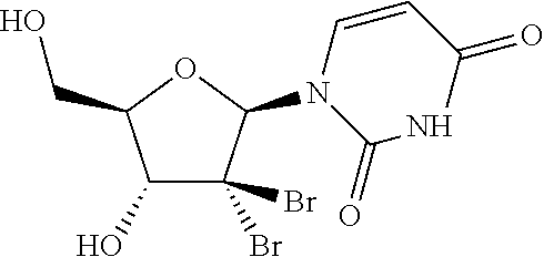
C1(O)C(Br)(Br)C(N2C(=O)NC(=O)C=C2)OC1CO
